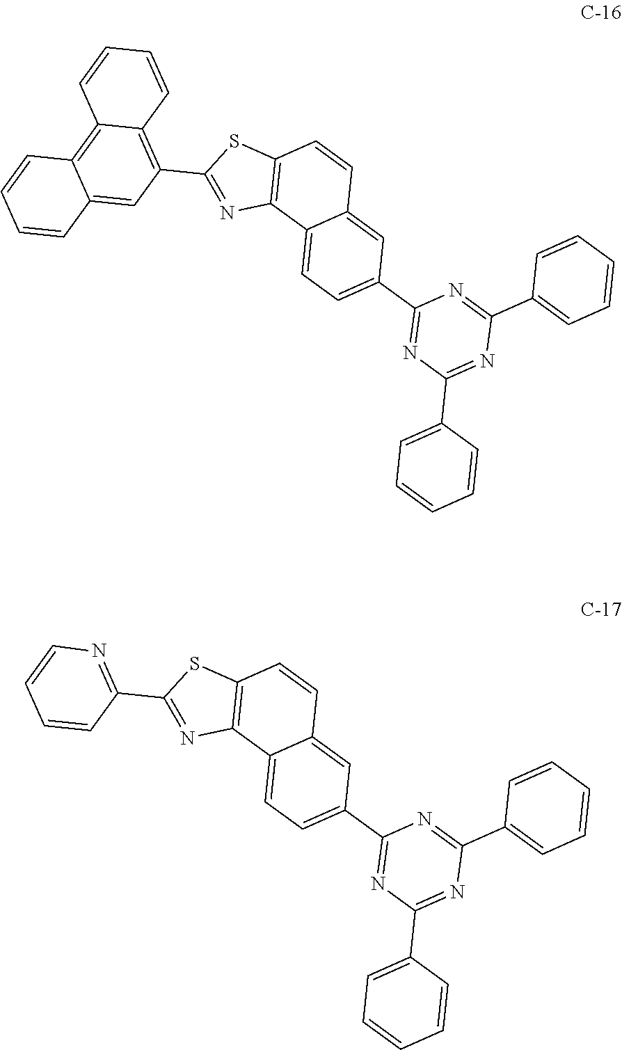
N1=C(C2=CC=CC=C2)N=C(C2=CC=CC=C2)N=C1C1=CC=C2C(=C1)C=CC1=C2N=C(C2=C3C(=C4C(=C2)C=CC=C4)C=CC=C3)S1.N1=C(C2=CC=CC=C2)N=C(C2=CC=CC=C2)N=C1C1=CC=C2C(=C1)C=CC1=C2N=C(C2=NC=CC=C2)S1
